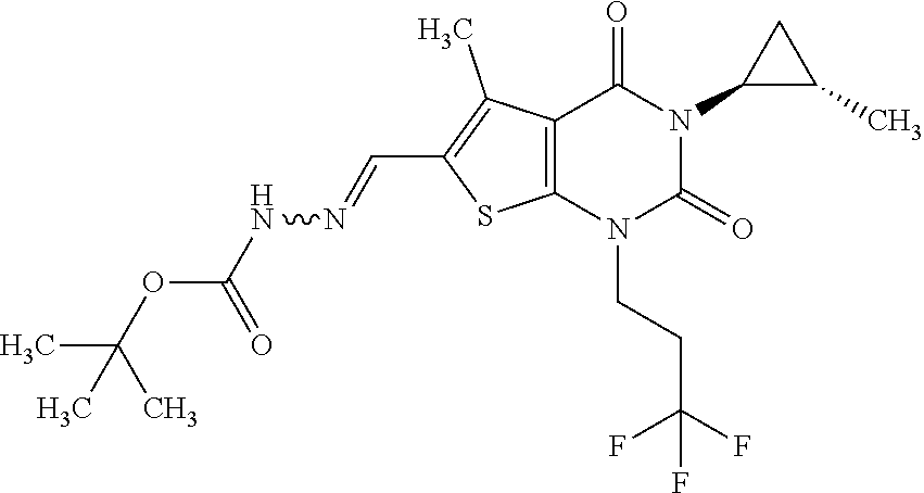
C12=C(N(CCC(F)(F)F)C(=O)N(C3C(C)C3)C1=O)SC(C=NNC(OC(C)(C)C)=O)=C2C
